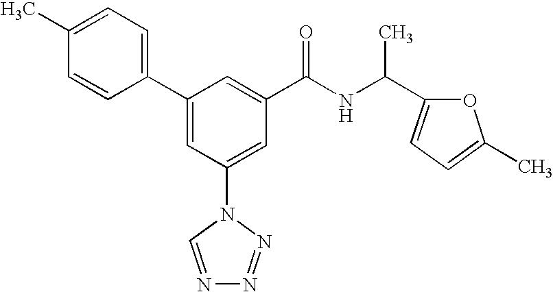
C1(C2=CC(N3C=NN=N3)=CC(C(NC(C)C3=CC=C(C)O3)=O)=C2)=CC=C(C)C=C1
